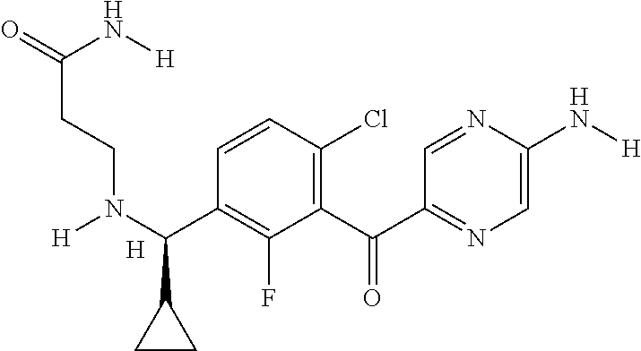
[H].C1=CC(Cl)=C(C(=O)C2=NC=C(N[H])N=C2)C(F)=C1C(N([H])CCC(N[H])=O)C1CC1.[H]
